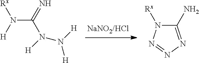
C(N([Rx])[H])(=N)N([H])N([H])[H].C1(N)=NN=NN1[Rx]
